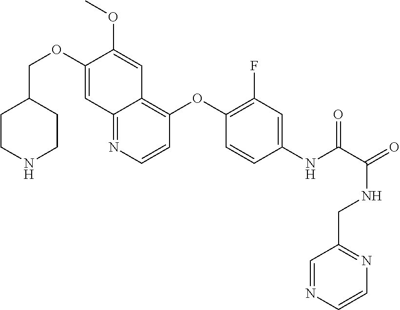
C1(COC2=CC3=NC=CC(OC4=C(F)C=C(NC(=O)C(NCC5=NC=CN=C5)=O)C=C4)=C3C=C2OC)CCNCC1
